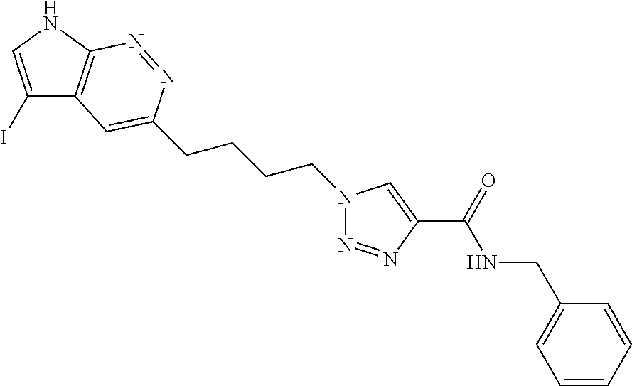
N1(CCCCC2=CC3=C(NC=C3I)N=N2)N=NC(C(NCC2=CC=CC=C2)=O)=C1
